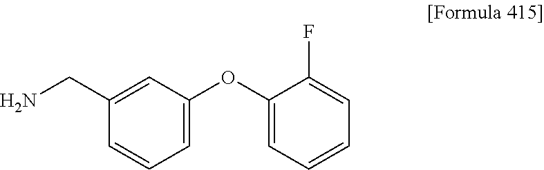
C1(CN)=CC(OC2=CC=CC=C2F)=CC=C1
